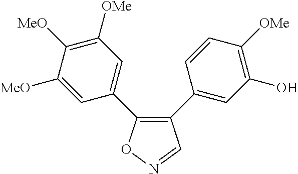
C1(C2=CC(O)=C([OMe])C=C2)=C(C2=CC([OMe])=C([MeO])C([MeO])=C2)ON=C1
